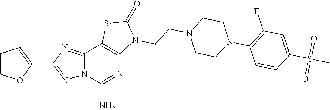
C12=NC(C3=CC=CO3)=NN1C(N)=NC1=C2SC(=O)N1CCN1CCN(C2=C(F)C=C(S(C)(=O)=O)C=C2)CC1
